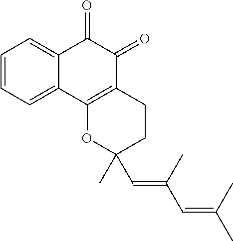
C1=CC=C2C(=C1)C(=O)C(=O)C1=C2OC(C=C(C=C(C)C)C)(C)CC1
